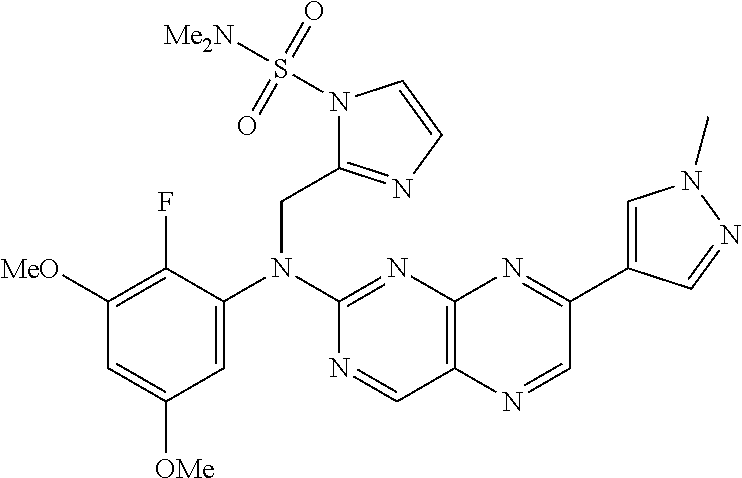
C1([MeO])=C(F)C(N(C2=NC3=C(C=N2)N=CC(C2=CN(C)N=C2)=N3)CC2=NC=CN2S([Me2N])(=O)=O)=CC([OMe])=C1
